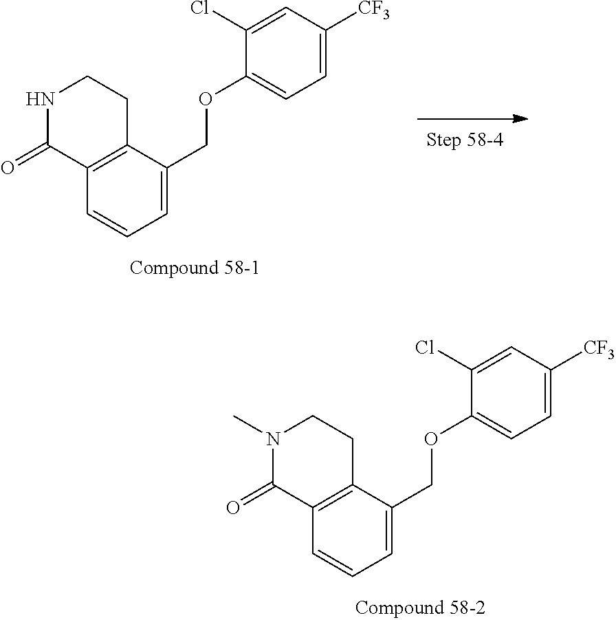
C1=CC=C(COC2=CC=C([CF3])C=C2Cl)C2=C1C(=O)N(C)CC2.C1=CC=C(COC2=CC=C([CF3])C=C2Cl)C2=C1C(=O)NCC2
